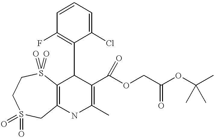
C12=C(NC(C)=C(C(OCC(OC(C)(C)C)=O)=O)C1C1=C(F)C=CC=C1Cl)CS(=O)(=O)CCS2(=O)=O
